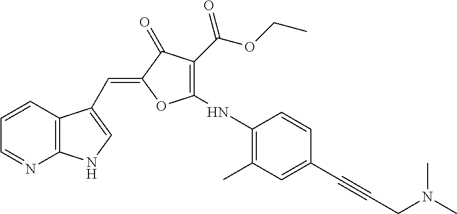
C1=CC2=C(N=C1)NC=C2C=C1C(=O)C(C(=O)OCC)=C(NC2=C(C)C=C(C#CCN(C)C)C=C2)O1
